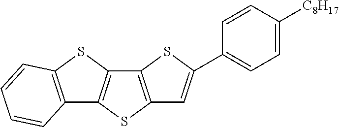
C12=C(SC3=C1SC1=C3C=CC=C1)C=C(C1=CC=C([C8H17])C=C1)S2
